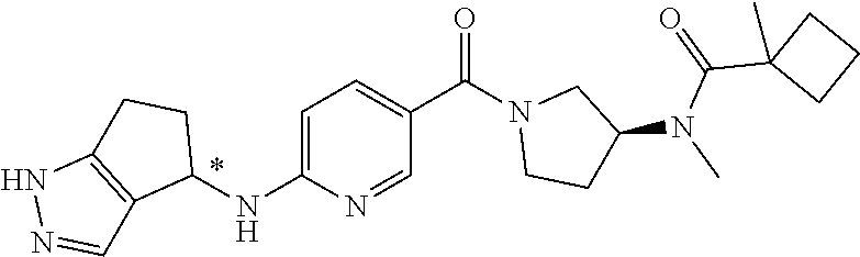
C1(NC2=CC=C(C(N3CCC(N(C)C(=O)C4(C)CCC4)C3)=O)C=N2)CCC2=C1C=NN2
